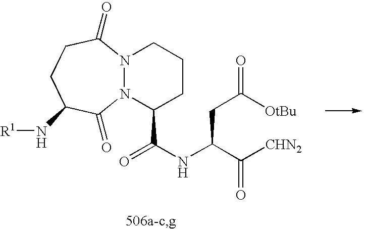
N12N(C(=O)CCC(N[R1])C1=O)CCCC2C(NC(C([CHN2])=O)CC([OtBu])=O)=O
